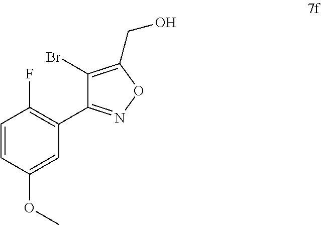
C1=CC(OC)=CC(C2=NOC(CO)=C2Br)=C1F
